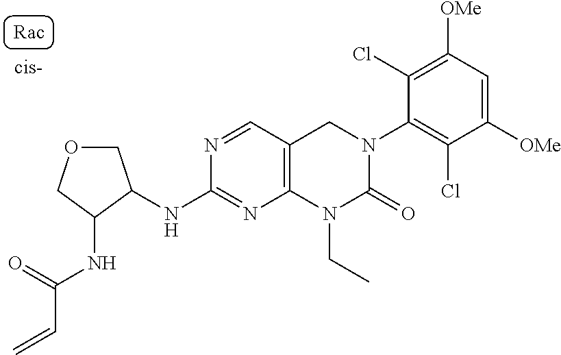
O1CC(NC2=NC3=C(C=N2)CN(C2=C(Cl)C([OMe])=CC([OMe])=C2Cl)C(=O)N3CC)C(NC(=O)C=C)C1
